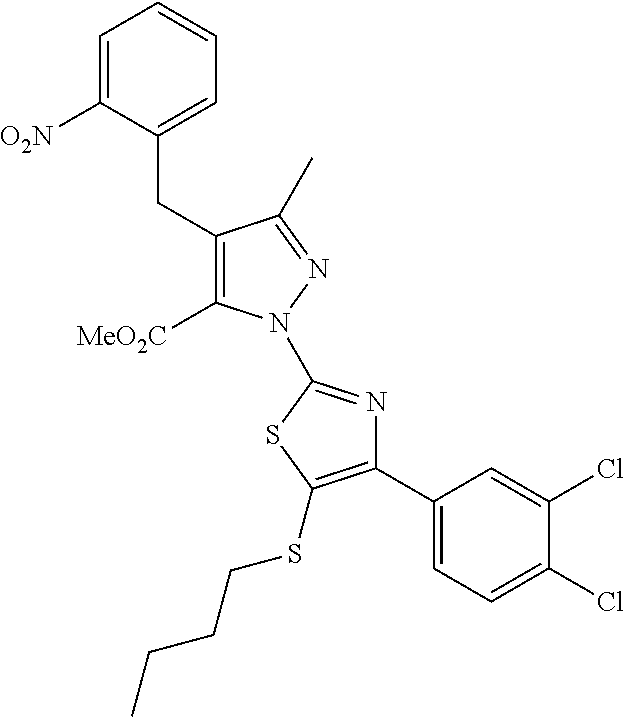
C1=C([O2N])C(CC2=C([MeO2C])N(C3=NC(C4=CC=C(Cl)C(Cl)=C4)=C(SCCCC)S3)N=C2C)=CC=C1
